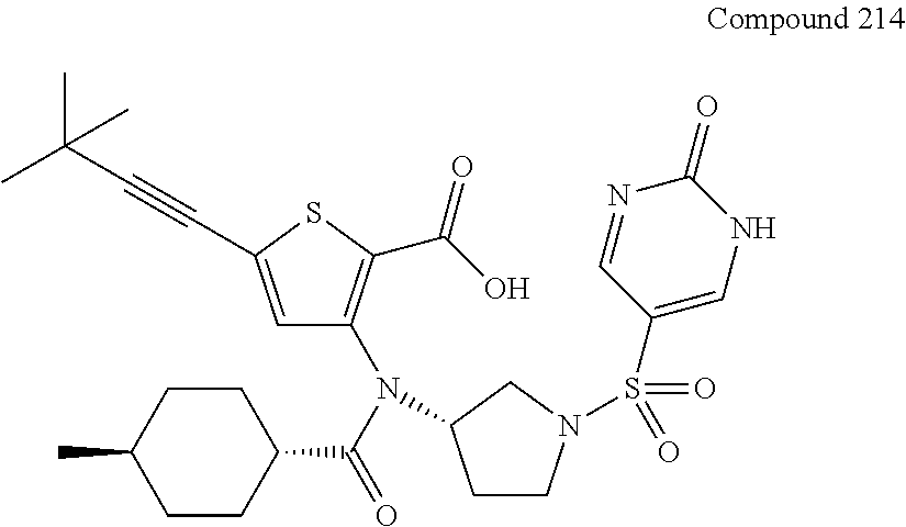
C1=C(C#CC(C)(C)C)SC(C(O)=O)=C1N(C1CCN(S(C2=CNC(=O)N=C2)(=O)=O)C1)C(C1CCC(C)CC1)=O
